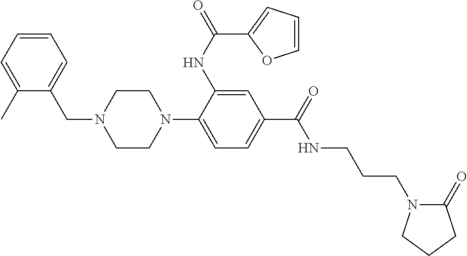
C1(C)=CC=CC=C1CN1CCN(C2=CC=C(C(=O)NCCCN3C(=O)CCC3)C=C2NC(=O)C2=CC=CO2)CC1
